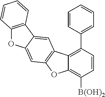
C1=CC([B(OH)2])=C2C(=C1C1=CC=CC=C1)C1=C(O2)C=C2C(=C1)C1=C(O2)C=CC=C1
